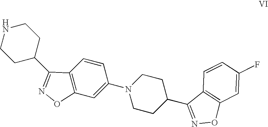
C1C(C2=NOC3=C2C=CC(N2CCC(C4=NOC5=C4C=CC(F)=C5)CC2)=C3)CCNC1
